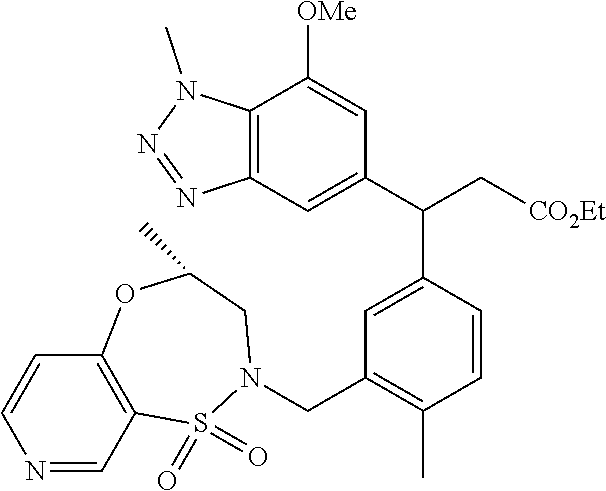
C12=C(C=C(C(C[CO2Et])C3=CC(CN4S(=O)(=O)C5=C(C=CN=C5)OC(C)C4)=C(C)C=C3)C=C1[OMe])N=NN2C
